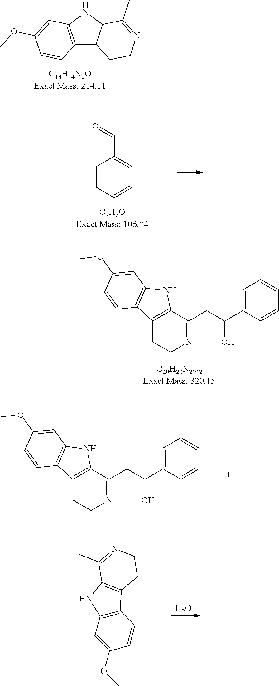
C12=C(C(CC(C3=CC=CC=C3)O)=NCC1)NC1=C2C=CC(OC)=C1.C12C3=C(NC1C(C)=NCC2)C=C(OC)C=C3.C1=CC=CC=C1C=O.C12=C(C(CC(C3=CC=CC=C3)O)=NCC1)NC1=C2C=CC(OC)=C1.[-H2O].C12=C(C=C(OC)C=C1)NC1=C2CCN=C1C
